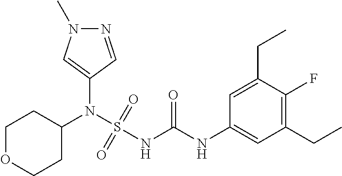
C1(N(S(NC(NC2=CC(CC)=C(F)C(CC)=C2)=O)(=O)=O)C2CCOCC2)=CN(C)N=C1
